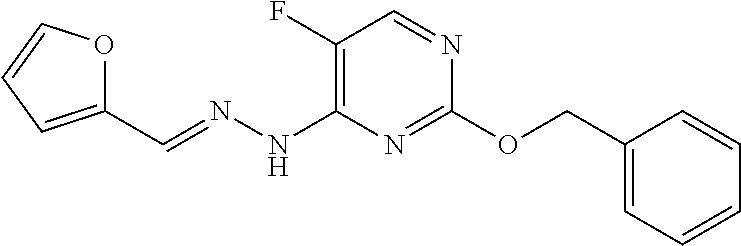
C1(OCC2=CC=CC=C2)=NC(NN=CC2=CC=CO2)=C(F)C=N1
